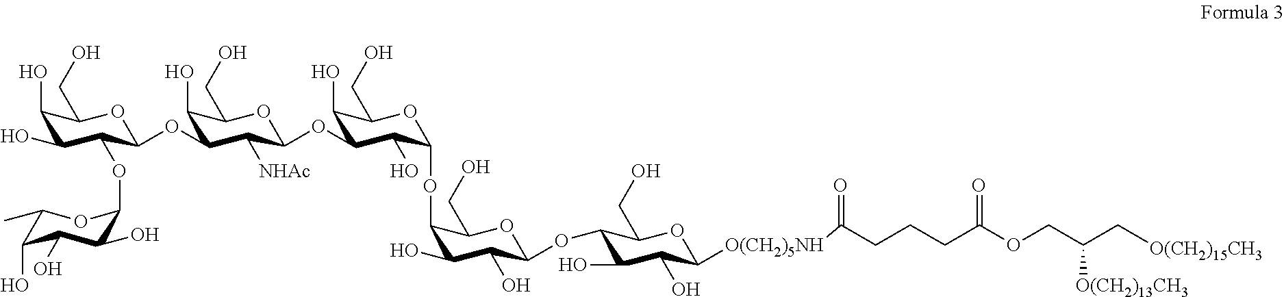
C1(O)C(O)C(OC2C(O)C(O)C(O)C(C)O2)C(OC2C(O)C(CO)OC(OC3C(O)C(CO)OC(OC4C(O)C(O)C(OC5C(O)C(O)C([O(CH2)5NH]C(=O)CCCC(OCC(C[O(CH2)15CH3])[O(CH2)13CH3])=O)OC5CO)OC4CO)C3O)C2[NHAc])OC1CO
